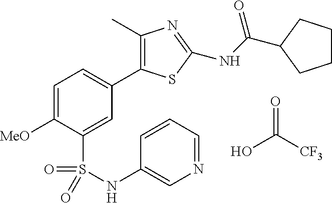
C1=C([MeO])C(S(=O)(=O)NC2=CN=CC=C2)=CC(C2=C(C)N=C(NC(=O)C3CCCC3)S2)=C1.OC([CF3])=O
